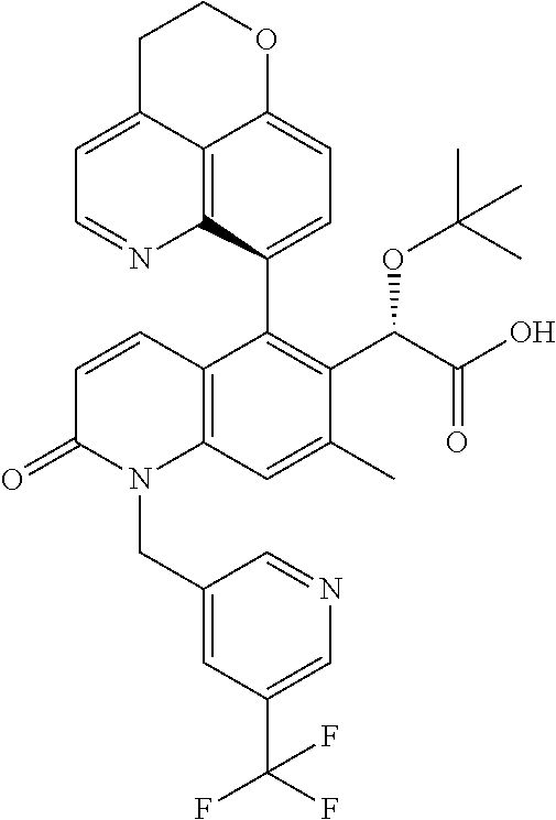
C12=C3C(C4=C(C(C(O)=O)OC(C)(C)C)C(C)=CC5=C4C=CC(=O)N5CC4=CC(C(F)(F)F)=CN=C4)=CC=C1OCCC2=CC=N3
